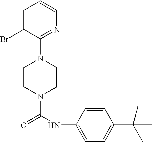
N1(C(NC2=CC=C(C(C)(C)C)C=C2)=O)CCN(C2=NC=CC=C2Br)CC1
